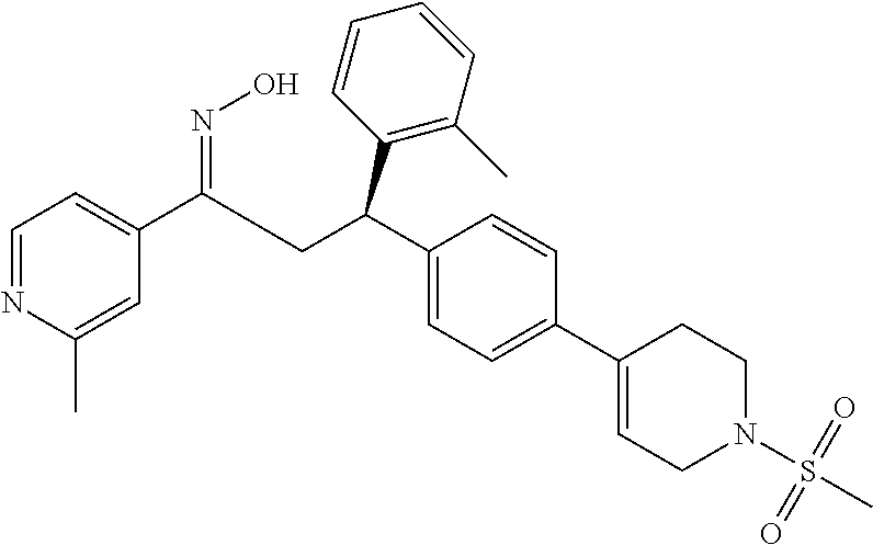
C1(C(CC(C2=CC=C(C3=CCN(S(=O)(=O)C)CC3)C=C2)C2=C(C)C=CC=C2)=NO)=CC=NC(C)=C1
